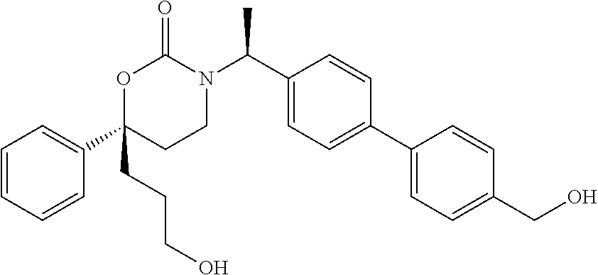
C1=CC=CC(C2(CCCO)CCN(C(C3=CC=C(C4=CC=C(CO)C=C4)C=C3)C)C(=O)O2)=C1
